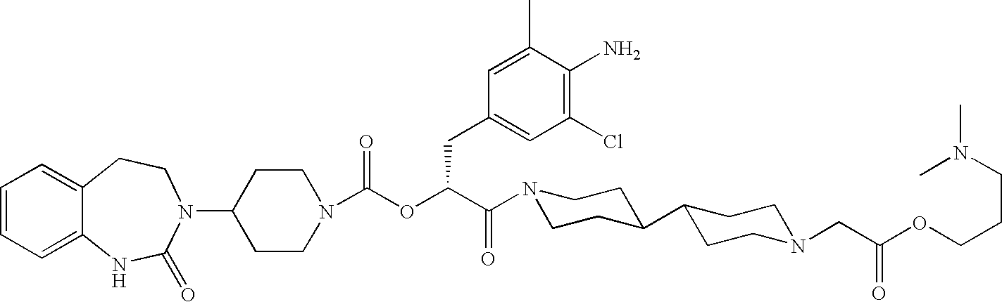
C1=CC=C2C(=C1)CCN(C1CCN(C(OC(C(N3CCC(C4CCN(CC(OCCCN(C)C)=O)CC4)CC3)=O)CC3=CC(Cl)=C(N)C(C)=C3)=O)CC1)C(=O)N2
